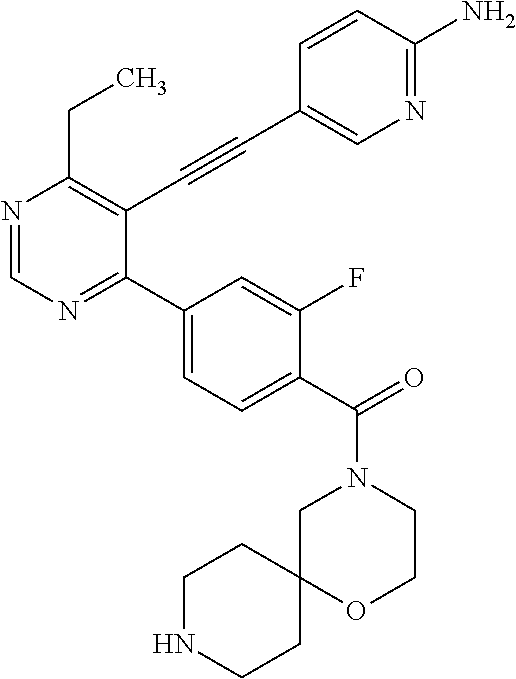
N1=CN=C(C2=CC=C(C(=O)N3CC4(OCC3)CCNCC4)C(F)=C2)C(C#CC2=CN=C(N)C=C2)=C1CC
